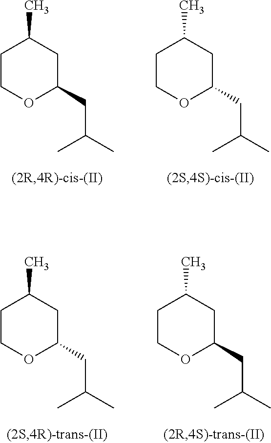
C(C1OCCC(C)C1)C(C)C.C(C1OCCC(C)C1)C(C)C.C(C1OCCC(C)C1)C(C)C.C(C1OCCC(C)C1)C(C)C
